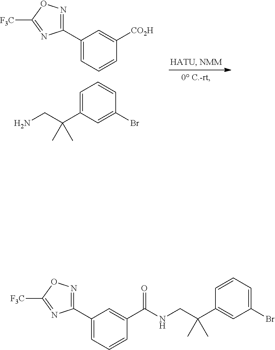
C1=CC(C(NCC(C2=CC(Br)=CC=C2)(C)C)=O)=CC(C2=NOC([F3C])=N2)=C1.C(C(C1=CC=CC(Br)=C1)(C)C)N.C1=CC([CO2H])=CC(C2=NOC([F3C])=N2)=C1
